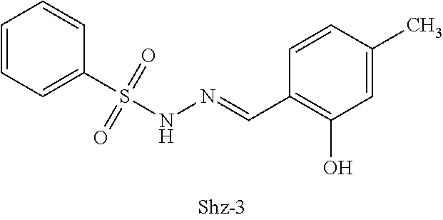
C1=CC=C(S(NN=CC2=C(O)C=C(C)C=C2)(=O)=O)C=C1
